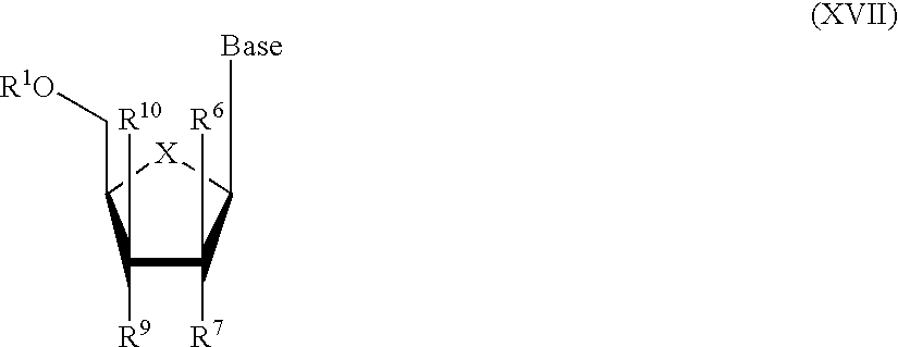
[X]1C(C[R1O])C([R9])([R10])C([R7])([R6])C1[Base]
